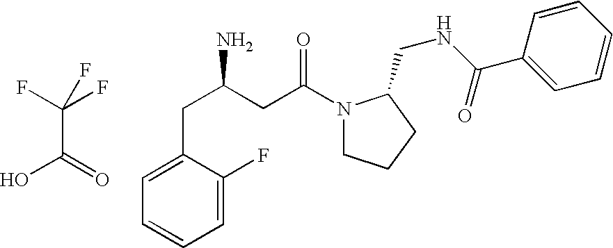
C(C(=O)O)(F)(F)F.C1=C(CC(N)CC(N2CCCC2CNC(C2=CC=CC=C2)=O)=O)C(F)=CC=C1
